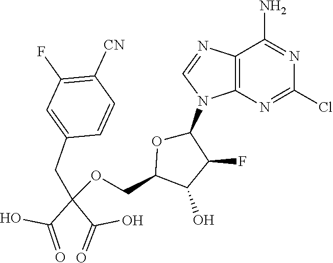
C12=C(N=C(Cl)N=C1N)N(C1OC(COC(CC3=CC(F)=C([CN])C=C3)(C(O)=O)C(=O)O)C(O)C1F)C=N2
